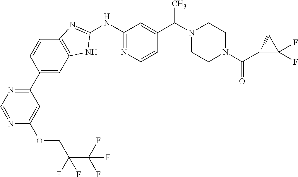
C1(C2=CC3=C(C=C2)N=C(NC2=NC=CC(C(N4CCN(C(C5C(F)(F)C5)=O)CC4)C)=C2)N3)=NC=NC(OCC(F)(C(F)(F)F)F)=C1
